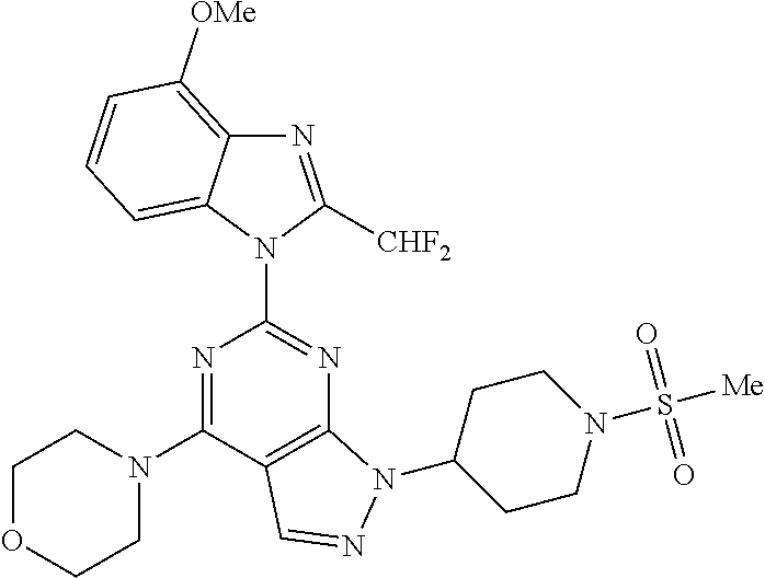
N1=C(N2CCOCC2)C2=C(N=C1N1C([CHF2])=NC3=C([OMe])C=CC=C13)N(C1CCN(S([Me])(=O)=O)CC1)N=C2
